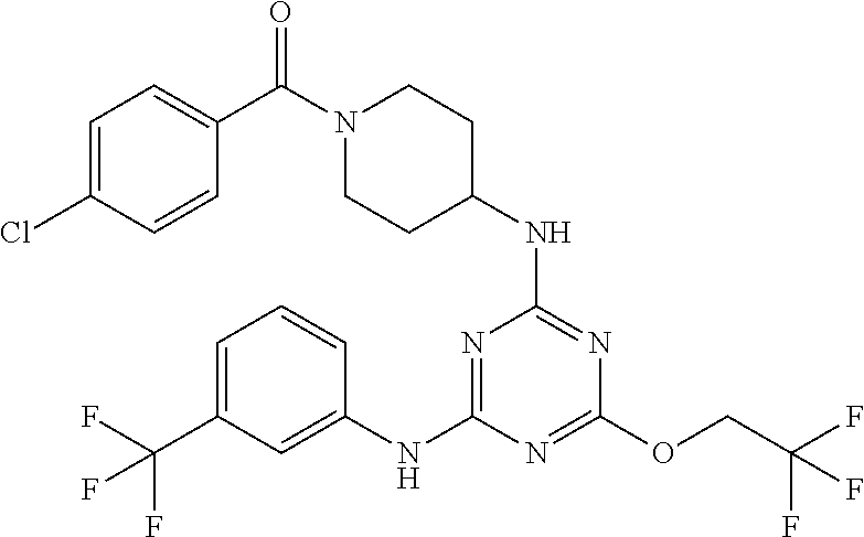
N1=C(NC2CCN(C(=O)C3=CC=C(Cl)C=C3)CC2)N=C(NC2=CC(C(F)(F)F)=CC=C2)N=C1OCC(F)(F)F
